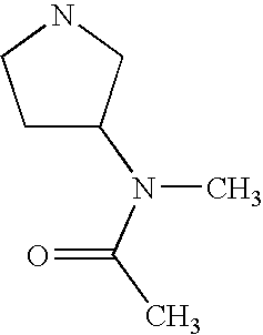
C1C(N(C(C)=O)C)CNC1
